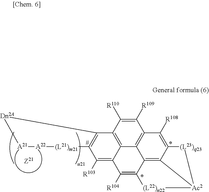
[(L21)m21]1[A22][A21][Dn2A]C2=C1C([R103])=C1C3=C2C([R110])=C([R109])C2=C3C3=C4C(=C2[R108])[(L23)q23][Ac2]4[(L22)n22]C3=C1[R104]
